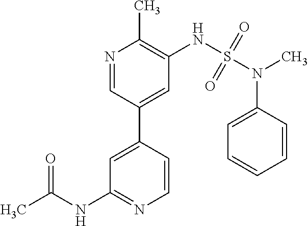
N1=CC(C2=CC(NC(C)=O)=NC=C2)=CC(NS(N(C)C2=CC=CC=C2)(=O)=O)=C1C
